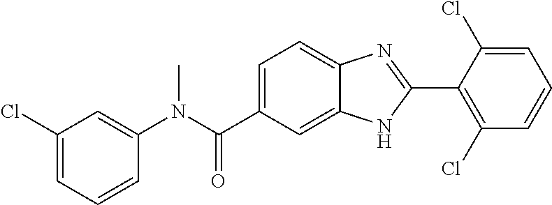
C1(Cl)=CC=CC(N(C(C2=CC=C3C(=C2)NC(C2=C(Cl)C=CC=C2Cl)=N3)=O)C)=C1
